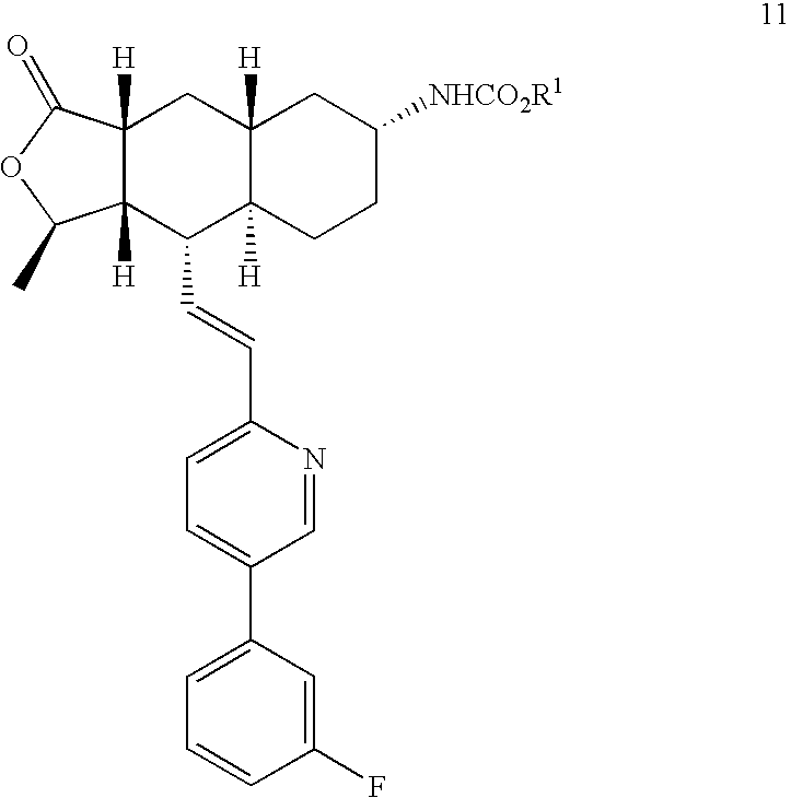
C12([H])C([H])(CCC([NHCO2R1])C1)C(C=CC1=CC=C(C3=CC=CC(F)=C3)C=N1)C1([H])C([H])(C2)C(=O)OC1C
